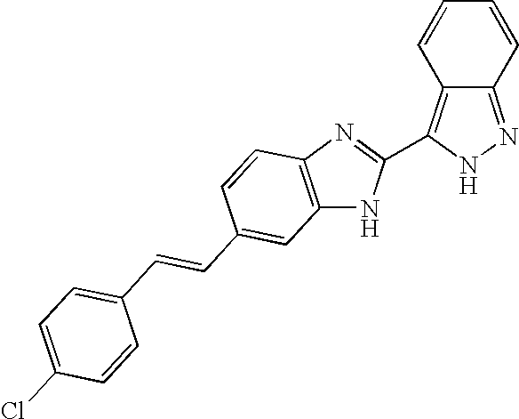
C1=CC2=C(C3=NC4=C(N3)C=C(C=CC3=CC=C(Cl)C=C3)C=C4)NN=C2C=C1
